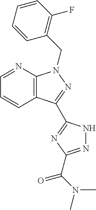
C1=NC2=C(C=C1)C(C1=NC(C(N(C)C)=O)=NN1)=NN2CC1=C(F)C=CC=C1
